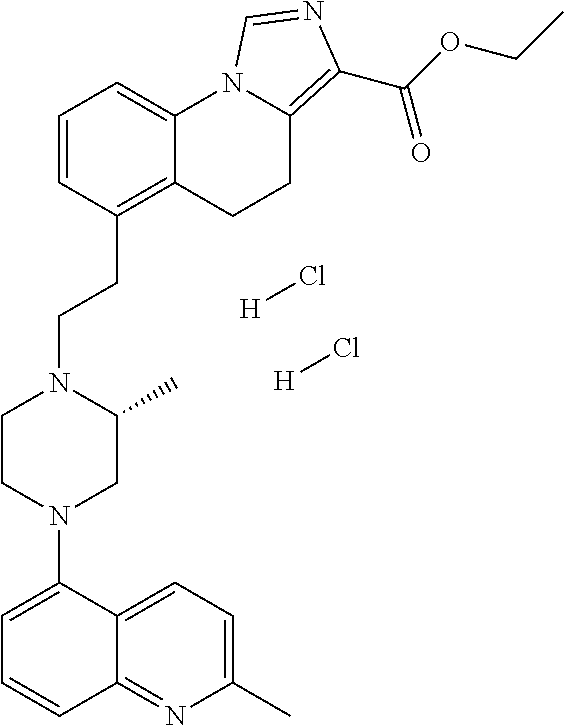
C1(N2CC(C)N(CCC3=C4C(=CC=C3)N3C(=C(C(OCC)=O)N=C3)CC4)CC2)=CC=CC2=NC(C)=CC=C12.[H]Cl.[H]Cl
